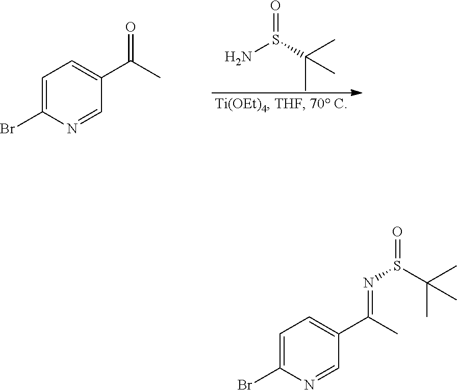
C1=C(Br)N=CC(C(C)=O)=C1.NS(C(C)(C)C)=O.C1=C(Br)N=CC(C(C)=NS(C(C)(C)C)=O)=C1
